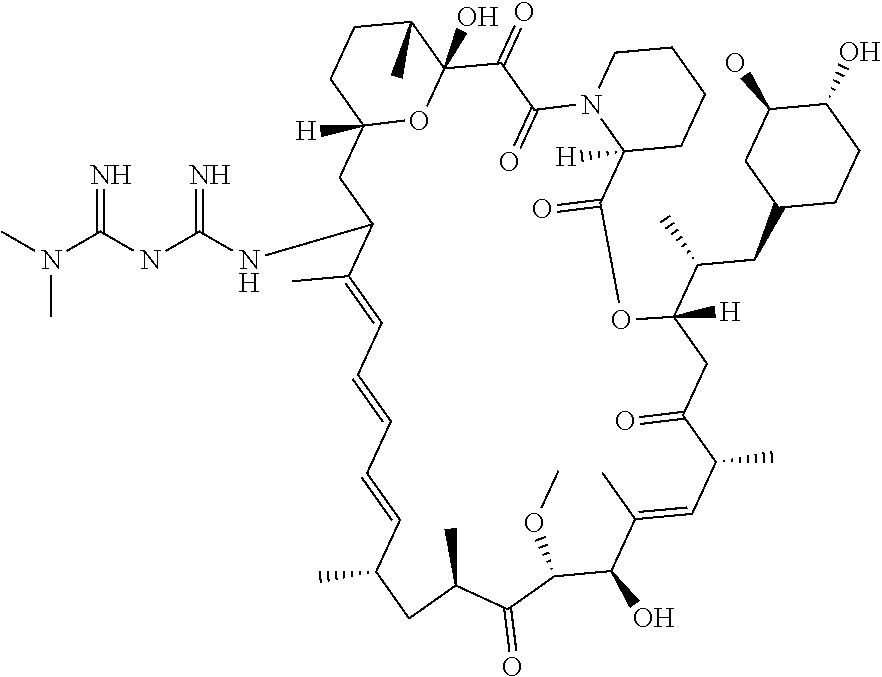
C12([H])OC(O)(C(C)CC1)C(=O)C(=O)N1C([H])(CCCC1)C(=O)OC(C(C)CC1CCC(O)C(O)C1)([H])CC(=O)C(C)C=C(C)C(O)C(OC)C(=O)C(C)CC(C)C=CC=CC=C(C)C(NC(NC(=N)N(C)C)=N)C2
